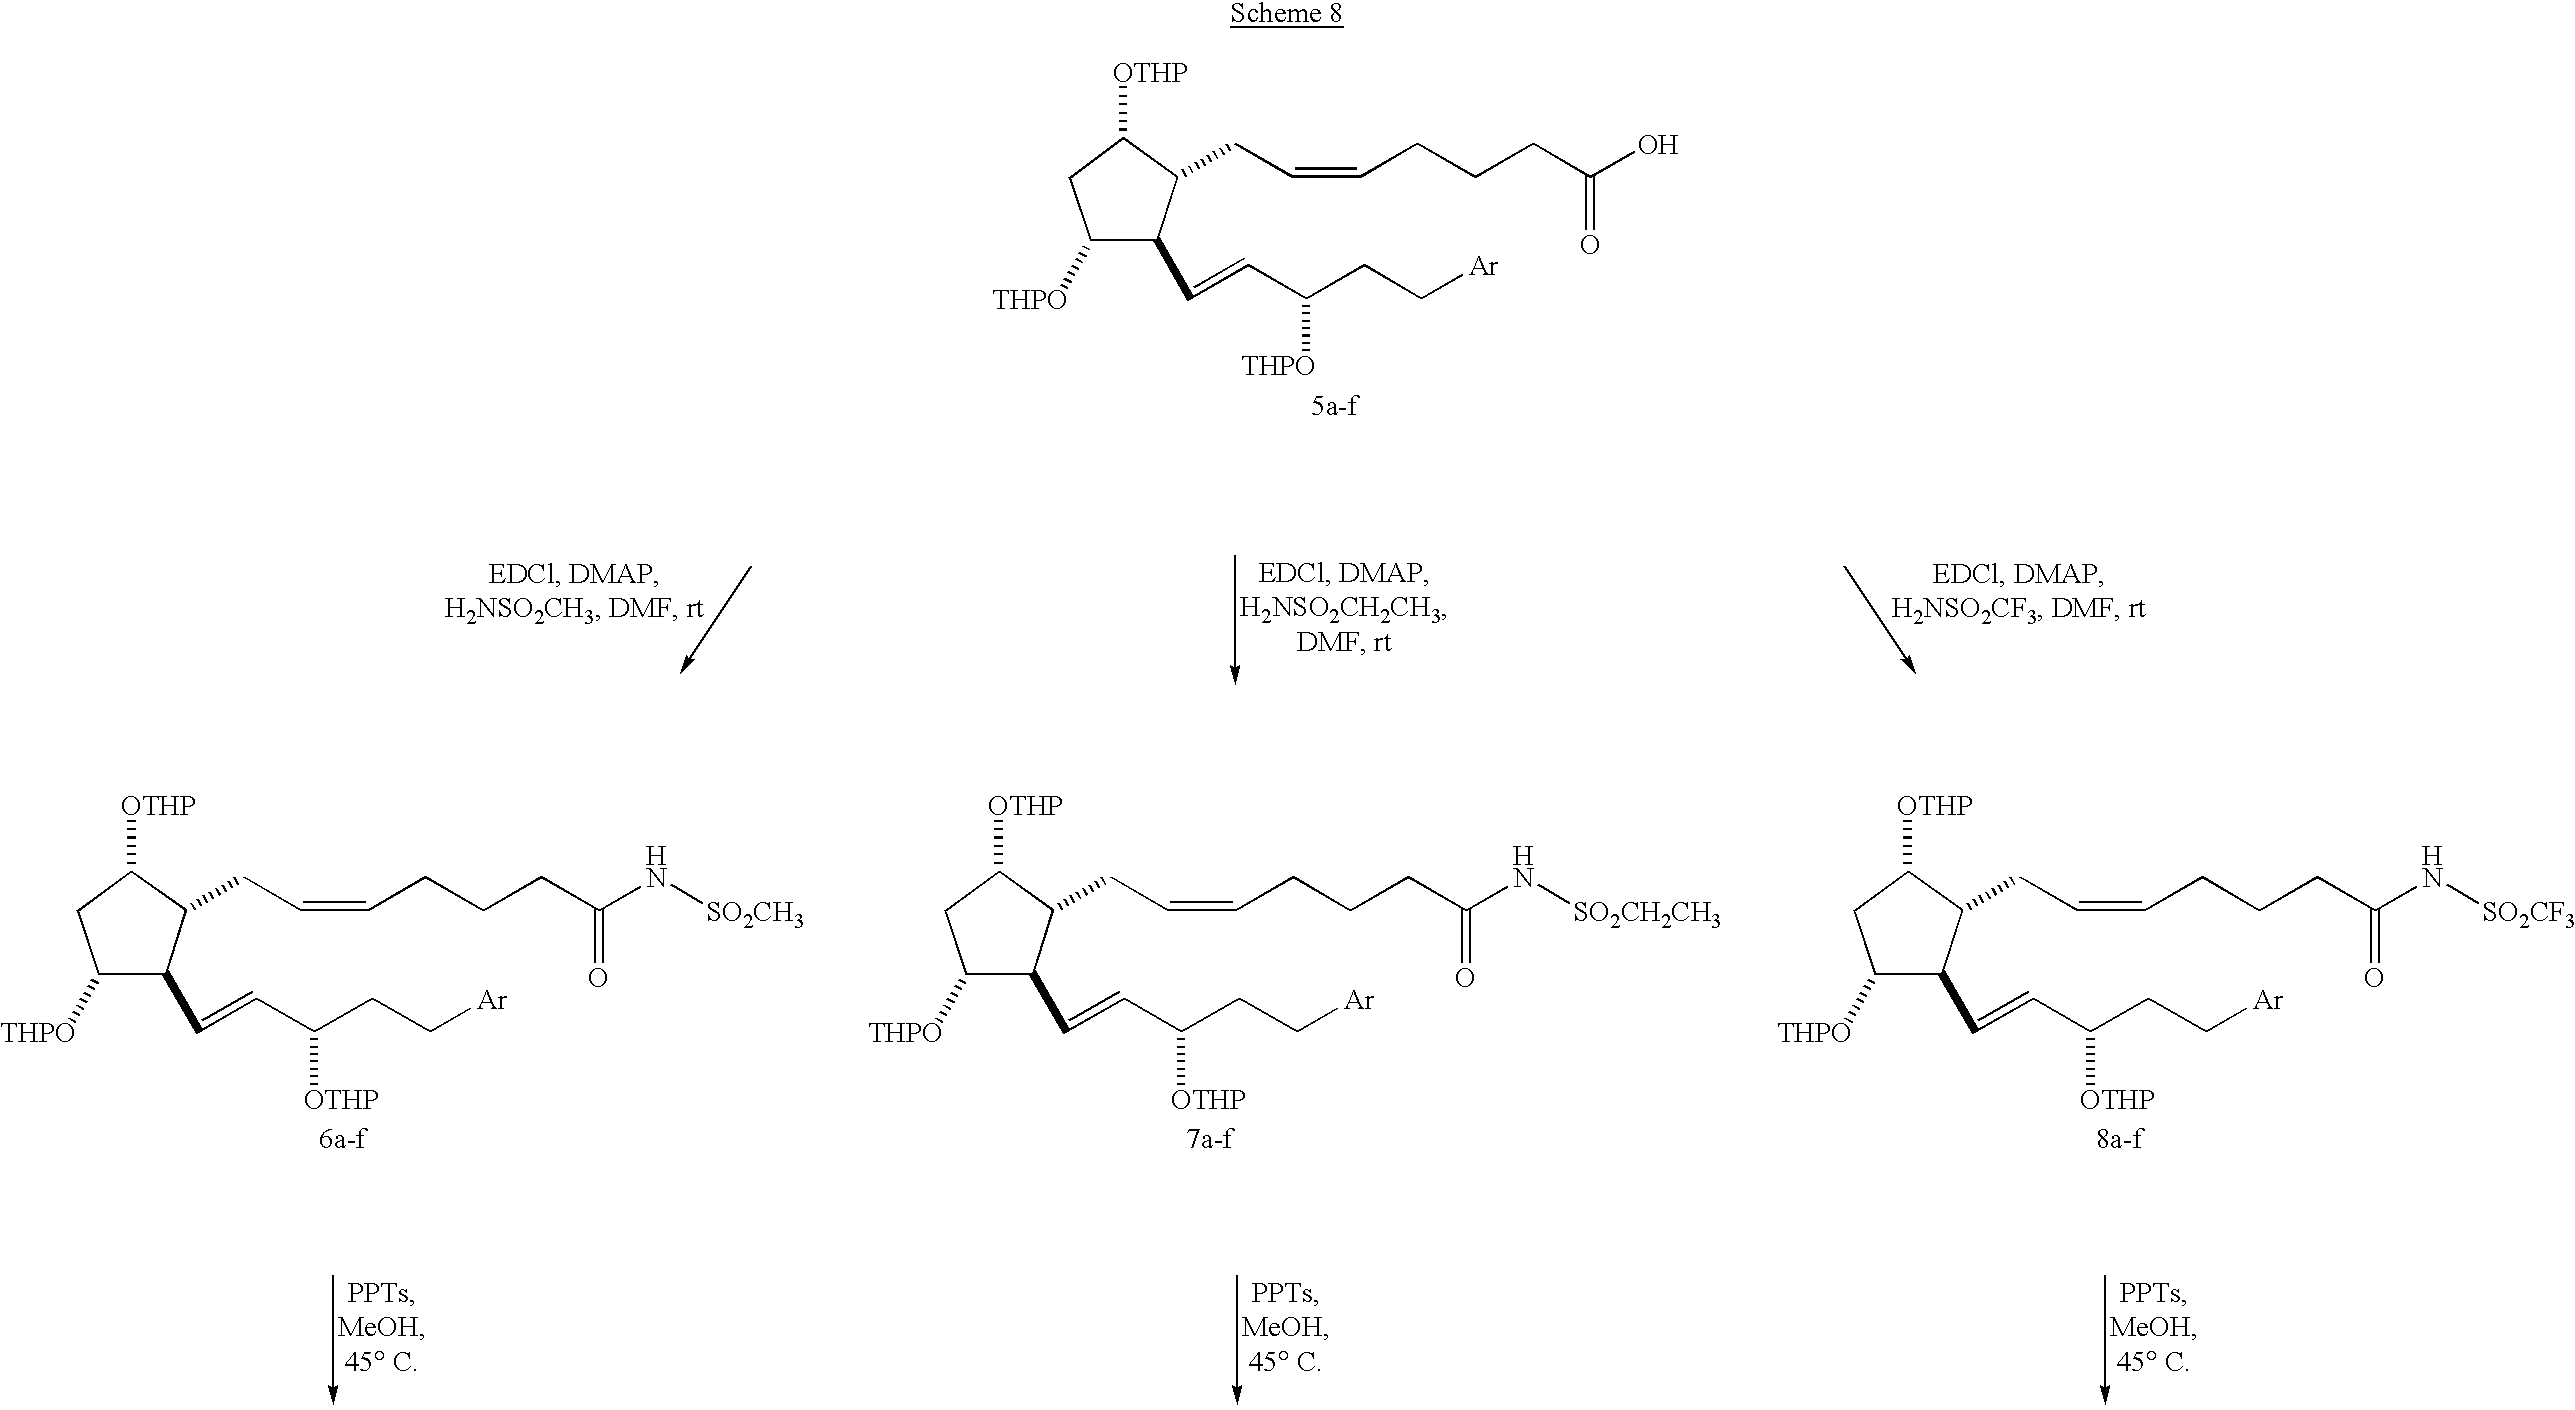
C1C([THPO])C(C=CC(CC[Ar])[THPO])C(CC=CCCCC(O)=O)C1[OTHP].C1C([THPO])C(C=CC(CC[Ar])[OTHP])C(CC=CCCCC(N[SO2CH3])=O)C1[OTHP].C1C([THPO])C(C=CC(CC[Ar])[OTHP])C(CC=CCCCC(N[SO2CH2CH3])=O)C1[OTHP].C1C([THPO])C(C=CC(CC[Ar])[OTHP])C(CC=CCCCC(N[SO2CF3])=O)C1[OTHP]
